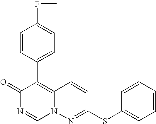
O=C1N=CN2C(=C1C1=CC=C(FC)C=C1)C=CC(SC1=CC=CC=C1)=N2
